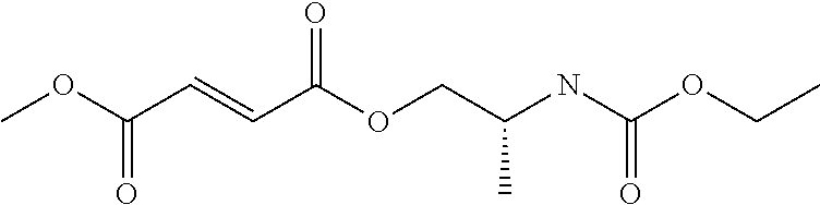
COC(C=CC(OCC(NC(OCC)=O)C)=O)=O
